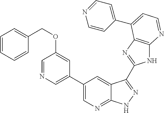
C1(C2=CN=C3C(=C2)C(C2=NC4=C(N2)N=CC=C4C2=CC=NC=C2)=NN3)=CN=CC(OCC2=CC=CC=C2)=C1
